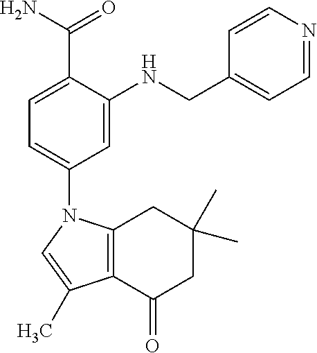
C1=C(C(N)=O)C(NCC2=CC=NC=C2)=CC(N2C3=C(C(=O)CC(C)(C)C3)C(C)=C2)=C1
